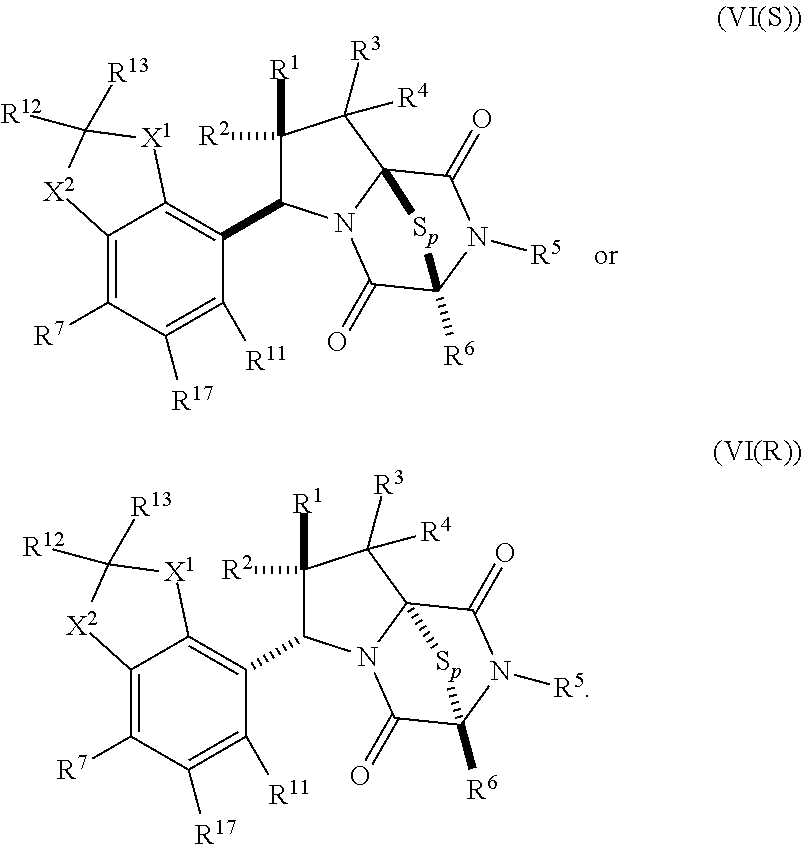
C1([R1])([R2])C(C2=C3C(=C([R7])C([R17])=C2[R11])[X2]C([R13])([R12])[X1]3)N2C3(C1([R3])[R4])C(=O)N([R5])C([R6])(C2=O)[Sp]3.C1([R1])([R2])C(C2=C3C(=C([R7])C([R17])=C2[R11])[X2]C([R13])([R12])[X1]3)N2C3(C1([R3])[R4])C(=O)N([R5])C([R6])(C2=O)[Sp]3
